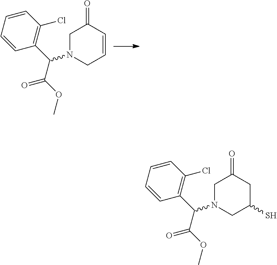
C1N(C(C(=O)OC)C2=C(Cl)C=CC=C2)CC=CC1=O.C1N(C(C(=O)OC)C2=C(Cl)C=CC=C2)CC(S)CC1=O
